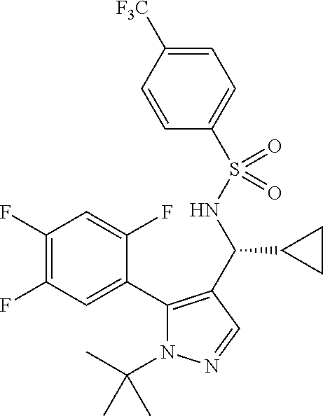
N1(C(C)(C)C)N=CC(C(NS(C2=CC=C([F3C])C=C2)(=O)=O)C2CC2)=C1C1=CC(F)=C(F)C=C1F
